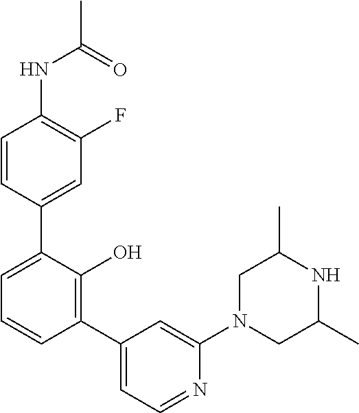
C1(NC(C)=O)=C(F)C=C(C2=CC=CC(C3=CC=NC(N4CC(C)NC(C)C4)=C3)=C2O)C=C1
